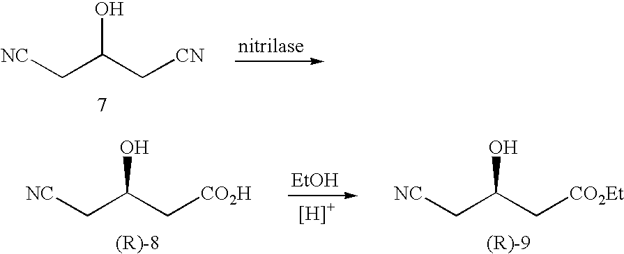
[NC]CC(C[CN])O.[NC]CC(C[CO2H])O.[EtOH].[NC]CC(C[CO2Et])O
